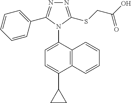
C12=C(C(N3C(C4=CC=CC=C4)=NN=C3SCC(O)=O)=CC=C1C1CC1)C=CC=C2
